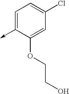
C1=C(->C)C(OCCO)=CC(Cl)=C1
